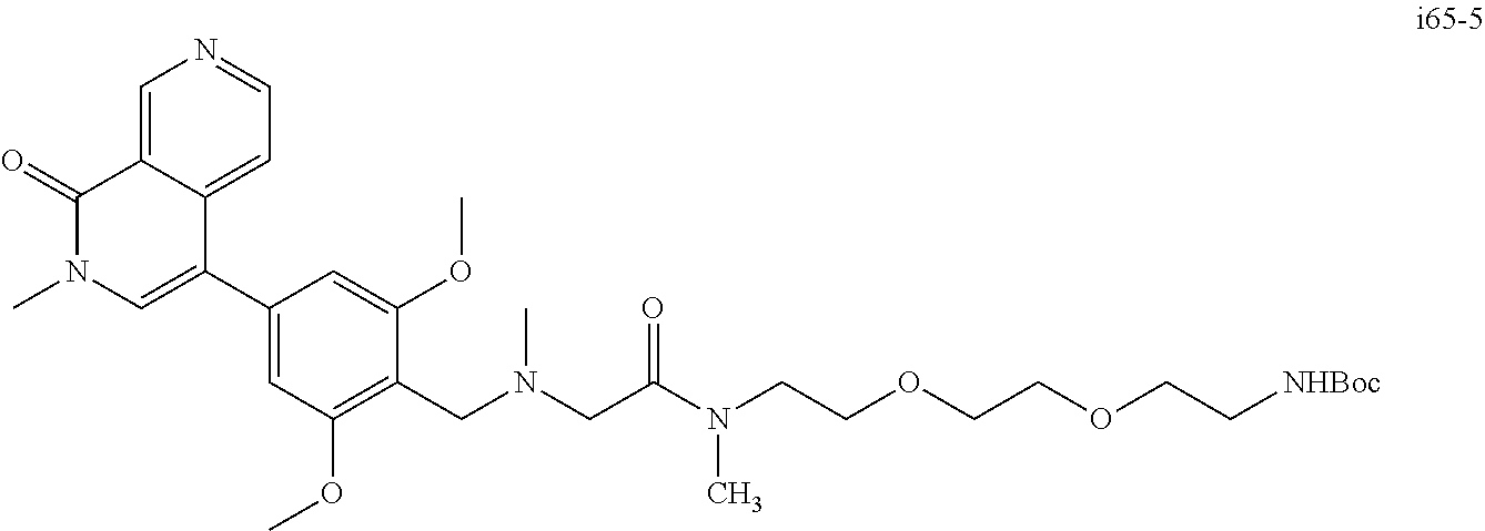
C1=C2C(=CC=N1)C(C1=CC(OC)=C(CN(CC(N(CCOCCOCC[NHBoc])C)=O)C)C(OC)=C1)=CN(C)C2=O
